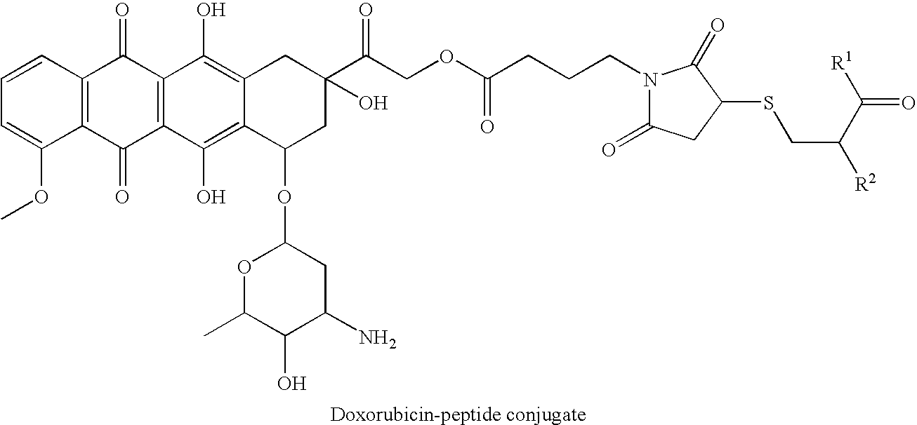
C1=CC2=C(C(OC)=C1)C(=O)C1=C(C2=O)C(O)=C2C(=C1O)C(OC1OC(C)C(O)C(N)C1)CC(C(COC(CCCN1C(=O)CC(SCC([R2])C([R1])=O)C1=O)=O)=O)(O)C2
